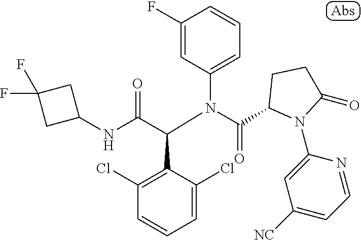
C1(F)=CC(N(C(=O)C2N(C3=CC([NC])=CC=N3)C(=O)CC2)C(C(NC2CC(F)(F)C2)=O)C2=C(Cl)C=CC=C2Cl)=CC=C1
